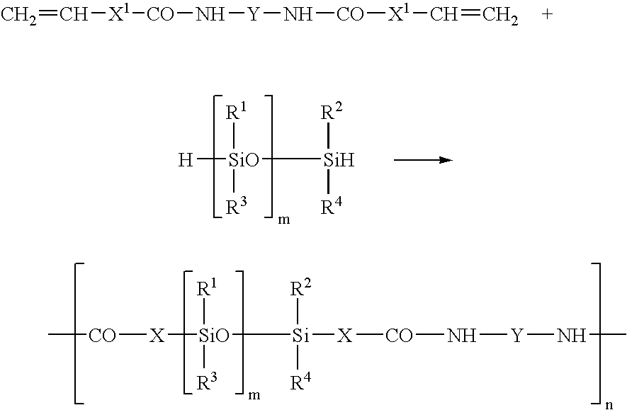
C=C[X1][CO]N[Y]N[CO][X1]C=C.[H][SiO]([R1])([R3])[Si]([R2])[R4].C[CO][X][SiO]([R1])([R3])[Si]([R2])([R4])[X][CO]N[Y]NC
